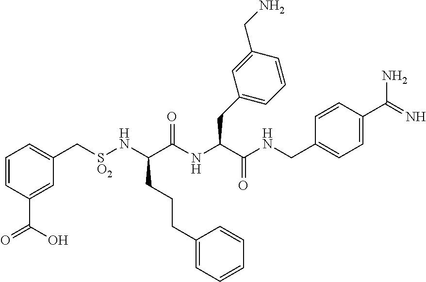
C1=CC(C(=O)O)=CC(C[SO2]NC(C(NC(C(NCC2=CC=C(C(=N)N)C=C2)=O)CC2=CC=CC(CN)=C2)=O)CCCC2=CC=CC=C2)=C1
